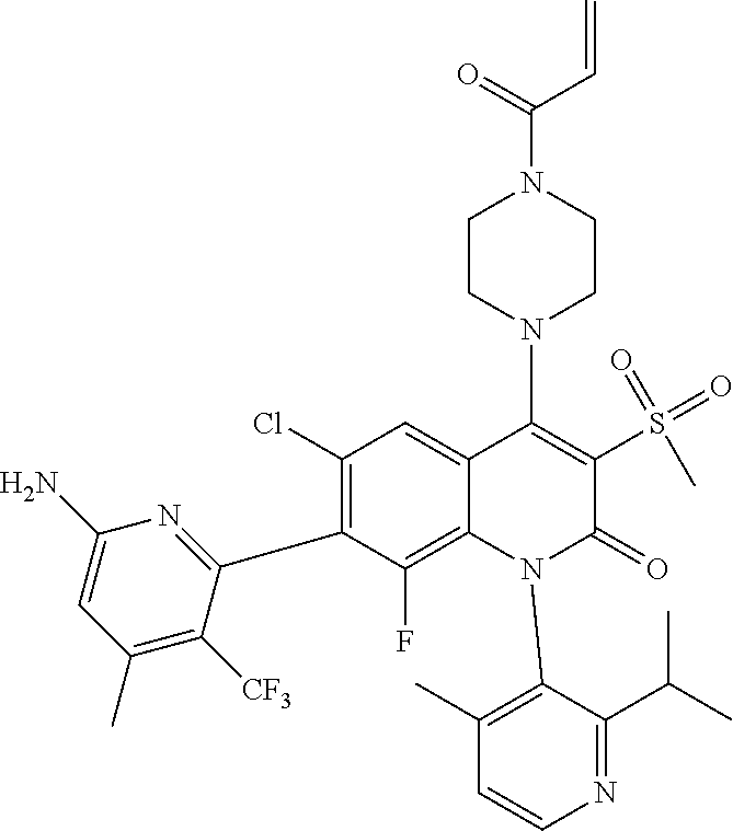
C1(Cl)=C(C2=NC(N)=CC(C)=C2[CF3])C(F)=C2C(=C1)C(N1CCN(C(=O)C=C)CC1)=C(S(C)(=O)=O)C(=O)N2C1=C(C)C=CN=C1C(C)C
